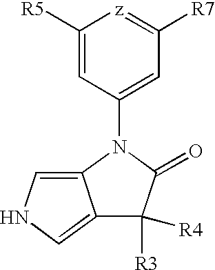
C1([R5])=CC(N2C(=O)C([R3])([R4])C3=CNC=C32)=CC([R7])=[z]1
